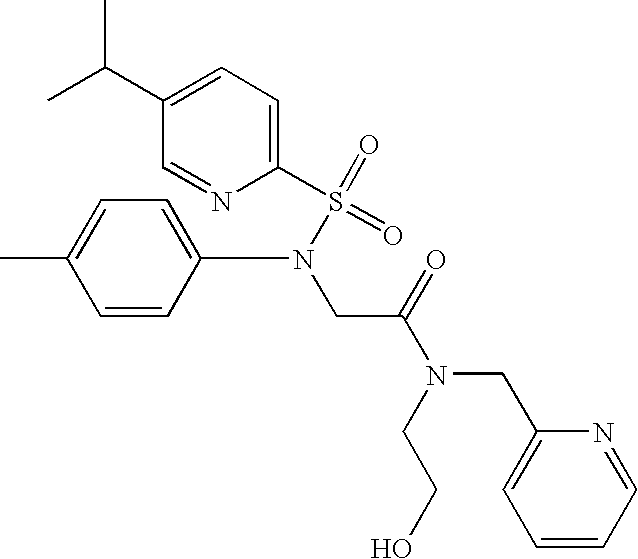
CC(C1=CC=C(S(N(CC(=O)N(CC2=CC=CC=N2)CCO)C2=CC=C(C)C=C2)(=O)=O)N=C1)C
